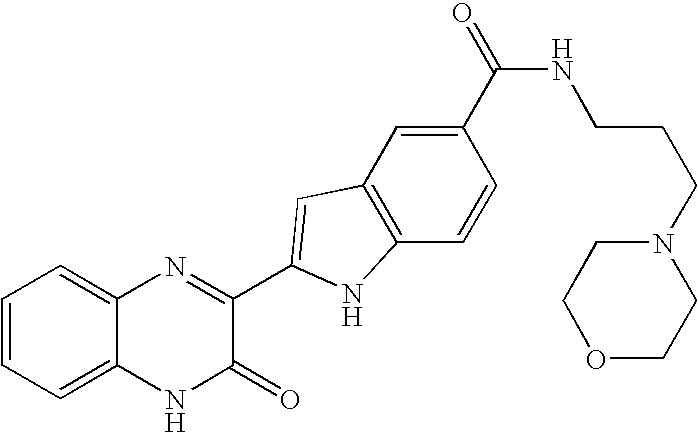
C1=C2C(=CC=C1)N=C(C1=CC3=C(C=CC(C(=O)NCCCN4CCOCC4)=C3)N1)C(=O)N2
